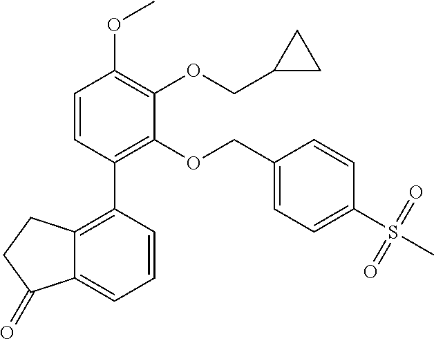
C1=CC(C2=C3C(=CC=C2)C(=O)CC3)=C(OCC2=CC=C(S(C)(=O)=O)C=C2)C(OCC2CC2)=C1OC
